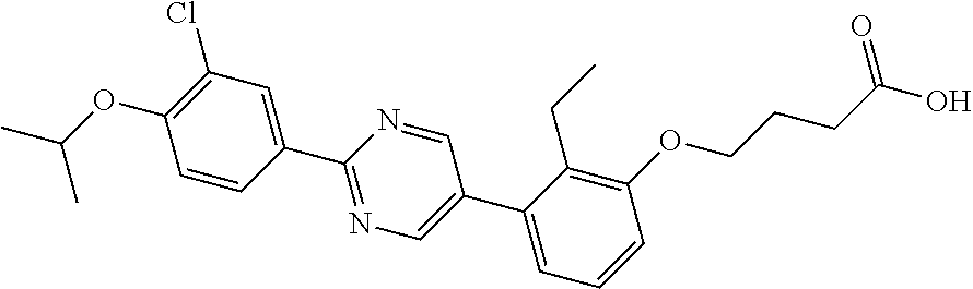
C1=CC(C2=NC=C(C3=CC=CC(OCCCC(O)=O)=C3CC)C=N2)=CC(Cl)=C1OC(C)C
